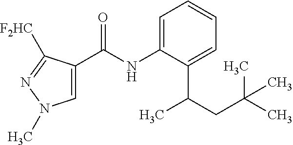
C1=C(NC(=O)C2=CN(C)N=C2[F2HC])C(C(CC(C)(C)C)C)=CC=C1
